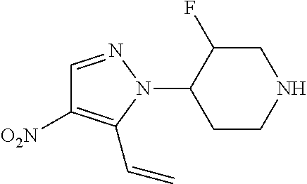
C1=NN(C2CCNCC2F)C(C=C)=C1[O2N]
